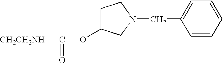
C1C(OC(=O)[CH2CH2NH])CN(CC2=CC=CC=C2)C1
